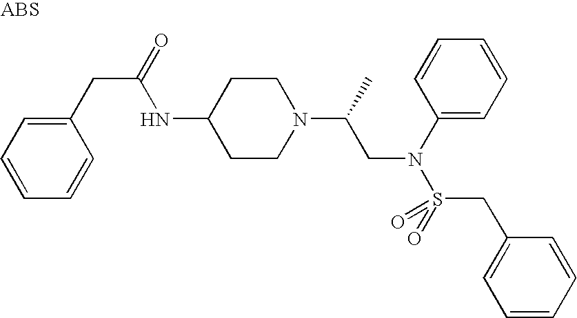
C1(NC(CC2=CC=CC=C2)=O)CCN(C(CN(S(CC2=CC=CC=C2)(=O)=O)C2=CC=CC=C2)C)CC1
